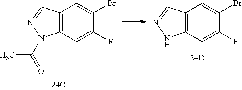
C12=C(C=C(F)C(Br)=C1)N(C(C)=O)N=C2.C12=C(C=C(F)C(Br)=C1)NN=C2
